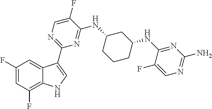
C1(C2=CNC3=C(F)C=C(F)C=C32)=NC=C(F)C(NC2CCCC(NC3=NC(N)=NC=C3F)C2)=N1
